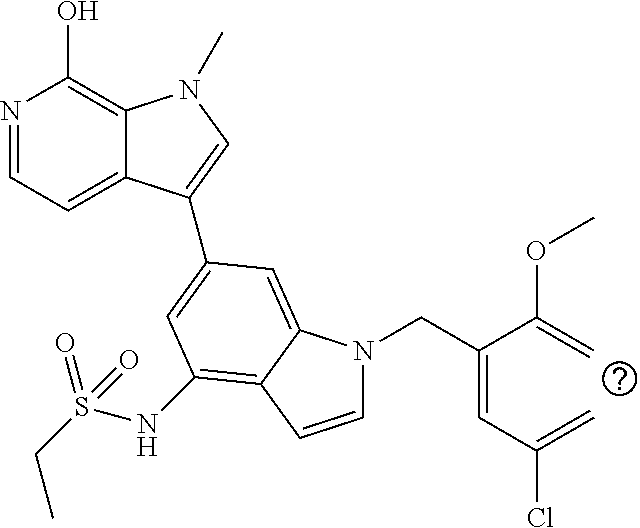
N1=CC=C2C(=C1O)N(C)C=C2C1=CC(NS(CC)(=O)=O)=C2C(=C1)N(CC(=CC(=C)Cl)C(=C)OC)C=C2
